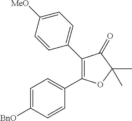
C1(C2=CC=C([MeO])C=C2)=C(C2=CC=C([BnO])C=C2)OC(C)(C)C1=O
